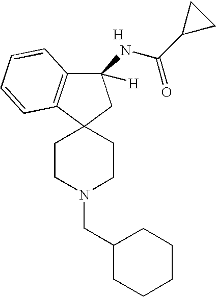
C1CN(CC2CCCCC2)CCC12CC(NC(C1CC1)=O)([H])C1=C2C=CC=C1.[H]
